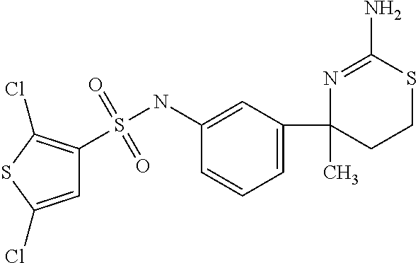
N1=C(N)SCCC1(C1=CC=CC(NS(C2=C(Cl)SC(Cl)=C2)(=O)=O)=C1)C
